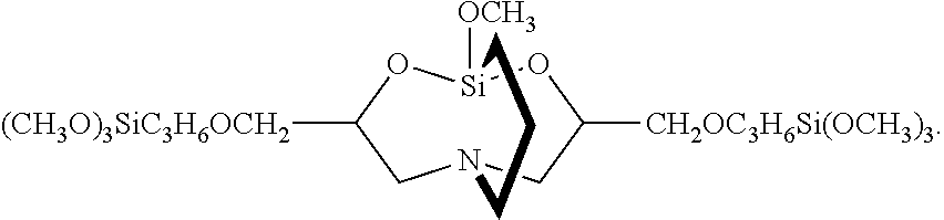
[Si]12([OCH3])OC([CH2OC3H6Si(OCH3)3])CN(CC([(CH3O)3SiC3H6OCH2])O1)CCC2
